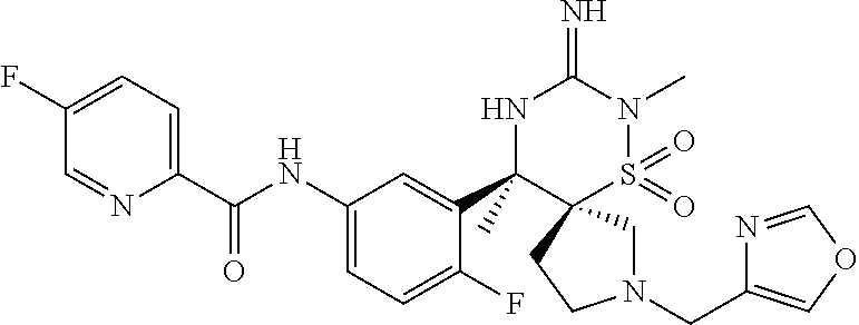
N1(CC2=COC=N2)CC2(CC1)S(=O)(=O)N(C)C(=N)NC2(C1=CC(NC(C2=CC=C(F)C=N2)=O)=CC=C1F)C
